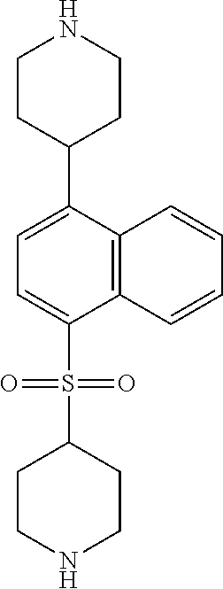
C1=C(C2CCNCC2)C2=C(C(S(C3CCNCC3)(=O)=O)=C1)C=CC=C2
